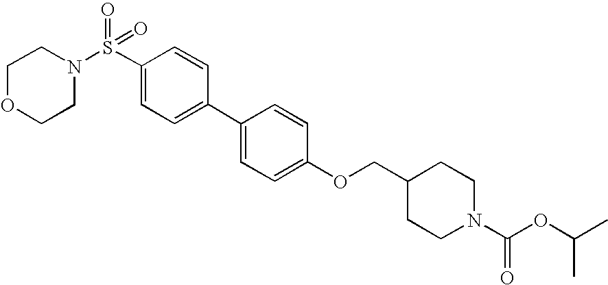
S(C1=CC=C(C2=CC=C(OCC3CCN(C(OC(C)C)=O)CC3)C=C2)C=C1)(N1CCOCC1)(=O)=O
